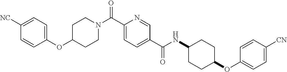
N(C(C1=CC=C(C(=O)N2CCC(OC3=CC=C([CN])C=C3)CC2)N=C1)=O)C1CCC(OC2=CC=C([CN])C=C2)CC1
